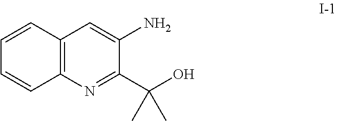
C12=C(C=CC=C1)C=C(N)C(C(O)(C)C)=N2
